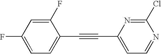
FC1=CC=C(C#CC2=CC=NC(Cl)=N2)C(F)=C1
